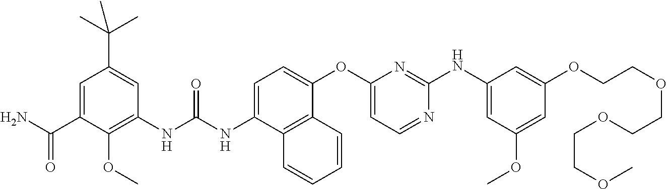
C1(NC(NC2=CC=C(OC3=CC=NC(NC4=CC(OC)=CC(OCCOCCOCCOC)=C4)=N3)C3=C2C=CC=C3)=O)=C(OC)C(C(N)=O)=CC(C(C)(C)C)=C1
